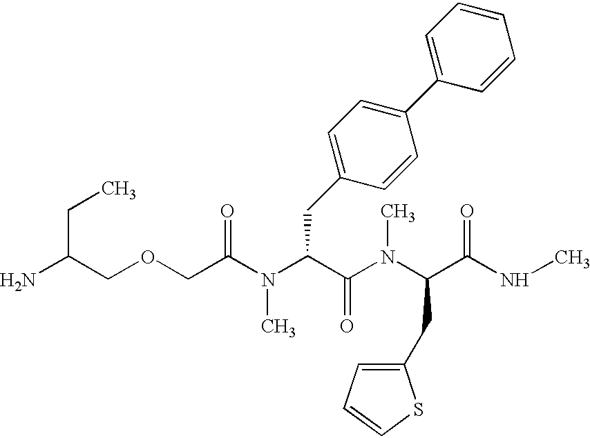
NC(COCC(N(C(C(N(C(C(NC)=O)CC1=CC=CS1)C)=O)CC1=CC=C(C2=CC=CC=C2)C=C1)C)=O)CC
